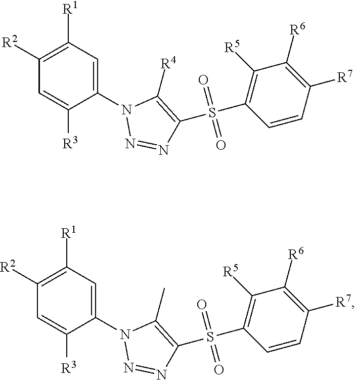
C1=C([R3])C(N2N=NC(S(C3=C([R5])C([R6])=C([R7])C=C3)(=O)=O)=C2[R4])=CC([R1])=C1[R2].C1=C([R3])C(N2N=NC(S(C3=C([R5])C([R6])=C([R7])C=C3)(=O)=O)=C2C)=CC([R1])=C1[R2]
